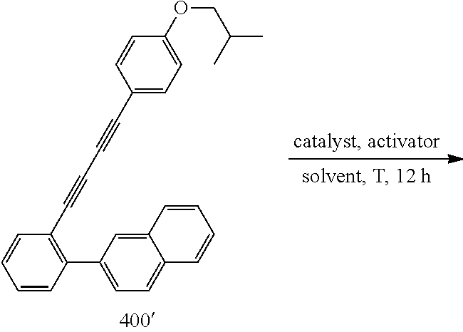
C1=CC=CC(C2=CC=C3C(=C2)C=CC=C3)=C1C#CC#CC1=CC=C(OCC(C)C)C=C1
